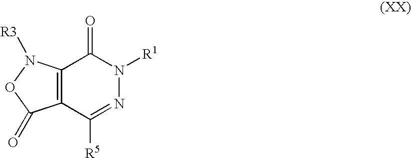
C12=C(C([R5])=NN([R1])C1=O)C(=O)ON2[R3]
